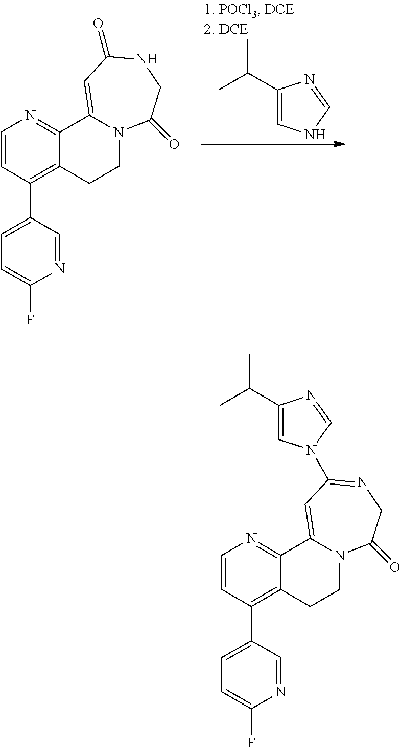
C1(C(C)C)=CNC=N1.C1=CC(C2=CC=C(F)N=C2)=C2C(=N1)C1=CC(=O)NCC(=O)N1CC2.C1=CC(C2=CC=C(F)N=C2)=C2C(=N1)C1=CC(N3C=C(C(C)C)N=C3)=NCC(=O)N1CC2
